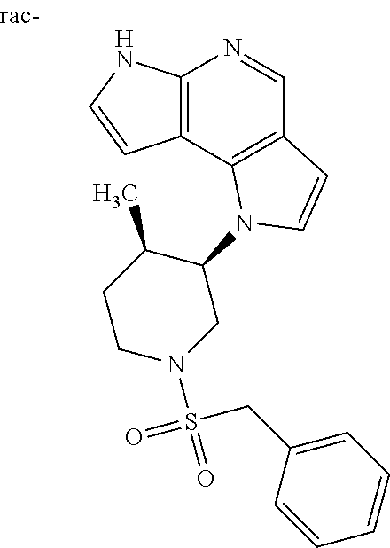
C12=C(C3=C(C=N1)C=CN3C1C(C)CCN(S(=O)(=O)CC3=CC=CC=C3)C1)C=CN2
